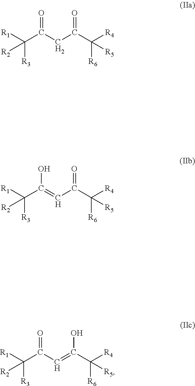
[R1]C(C(CC(C([R4])([R6])[R5])=O)=O)([R3])[R2].[R1]C(C(=CC(C([R4])([R6])[R5])=O)O)([R3])[R2].[R1]C(C(C=C(C([R4])([R6])[R5])O)=O)([R3])[R2]
